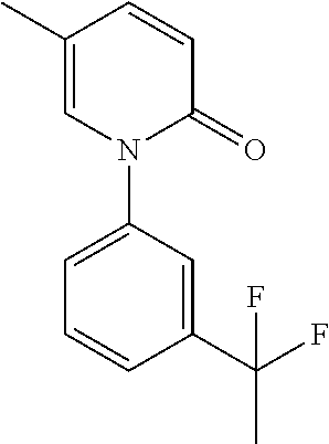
N1(C2=CC=CC(C(F)(F)C)=C2)C(=O)C=CC(C)=C1
